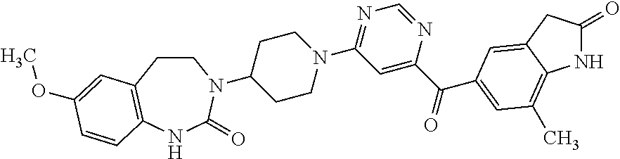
C1CC2=C(NC(=O)N1C1CCN(C3=NC=NC(C(=O)C4=CC(C)=C5NC(=O)CC5=C4)=C3)CC1)C=CC(OC)=C2
